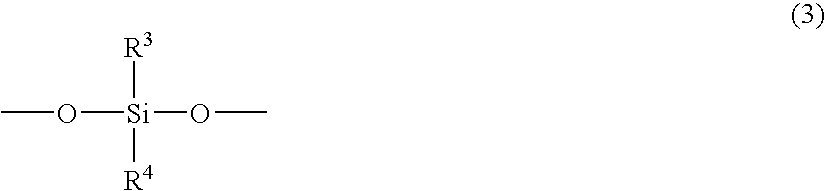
CO[Si]([R3])(OC)[R4]
